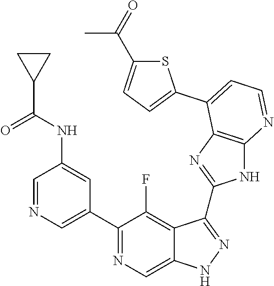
C1=NC=C(C2=NC=C3C(=C2F)C(C2=NC4=C(N2)N=CC=C4C2=CC=C(C(=O)C)S2)=NN3)C=C1NC(C1CC1)=O
